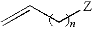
C=CC[Z]
